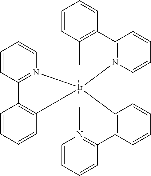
C1=CC=CC2=N1[Ir]13(N4=C(C=CC=C4)C4=C1C=CC=C4)(C1=C(C=CC=C1)C1=N3C=CC=C1)C1=C2C=CC=C1
